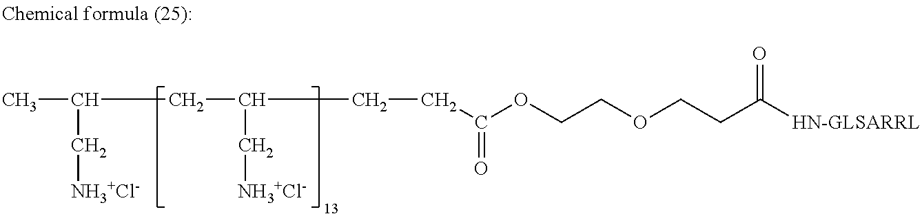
C(C(OCCOCCC([HN-GLSARRL])=O)=O)CC(CC(C)C[NH3+Cl-])C[NH3+Cl-]
